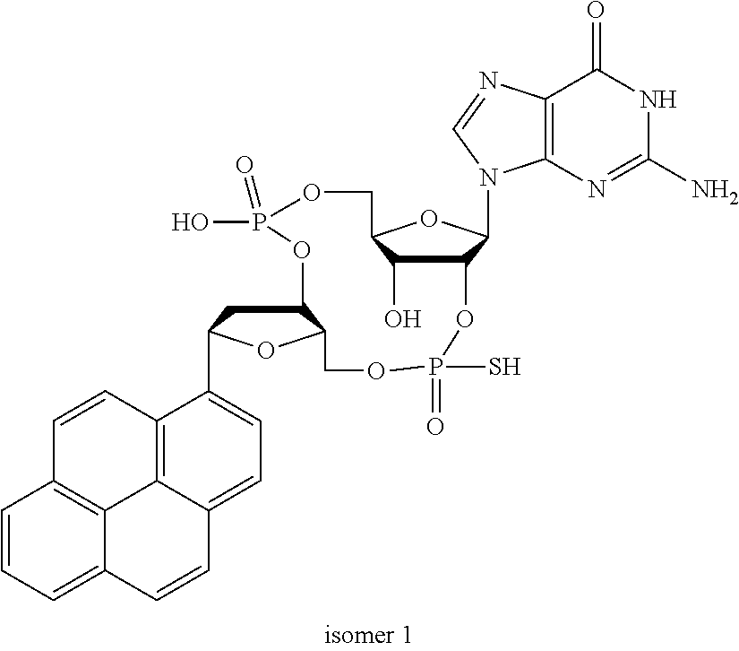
C1(C2CC3C(O2)COP(S)(=O)OC2C(N4C5=C(C(=O)NC(N)=N5)N=C4)OC(COP(=O)(O)O3)C2O)=CC=C2C3=C1C=CC1=C3C(=CC=C1)C=C2
